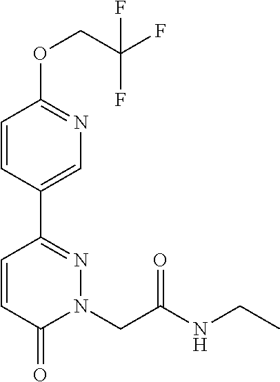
C1=CC(C2=NN(CC(NCC)=O)C(=O)C=C2)=CN=C1OCC(F)(F)F
